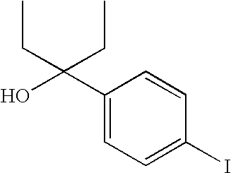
C1(C(O)(CC)CC)=CC=C(I)C=C1
